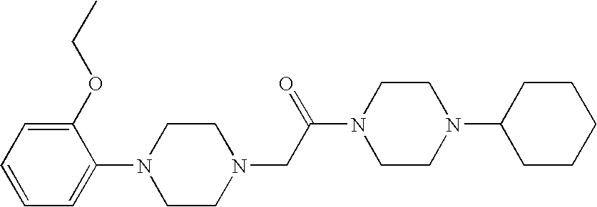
C1(OCC)=CC=CC=C1N1CCN(CC(N2CCN(C3CCCCC3)CC2)=O)CC1
